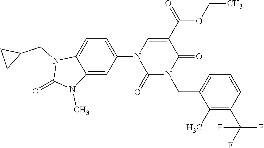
C12=CC(N3C(=O)N(CC4=CC=CC(C(F)(F)F)=C4C)C(=O)C(C(=O)OCC)=C3)=CC=C1N(CC1CC1)C(=O)N2C
